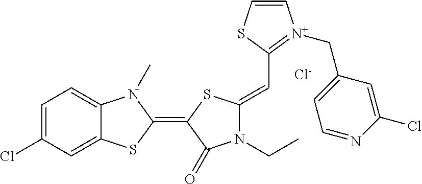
C1=C(Cl)C=C2C(=C1)N(C)C(=C1C(=O)N(CC)C(=CC3=[N+](CC4=CC=NC(Cl)=C4)C=CS3)S1)S2.[Cl-]
